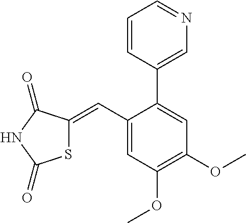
C1(C=C2SC(=O)NC2=O)=CC(OC)=C(OC)C=C1C1=CN=CC=C1
